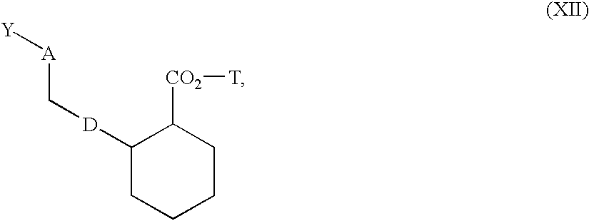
C1([D]C[A][Y])CCCCC1[CO2][T]
